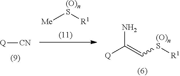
[Me][(O)nS][R1].NC(=C[(O)nS][R1])[Q].[CN][Q]
